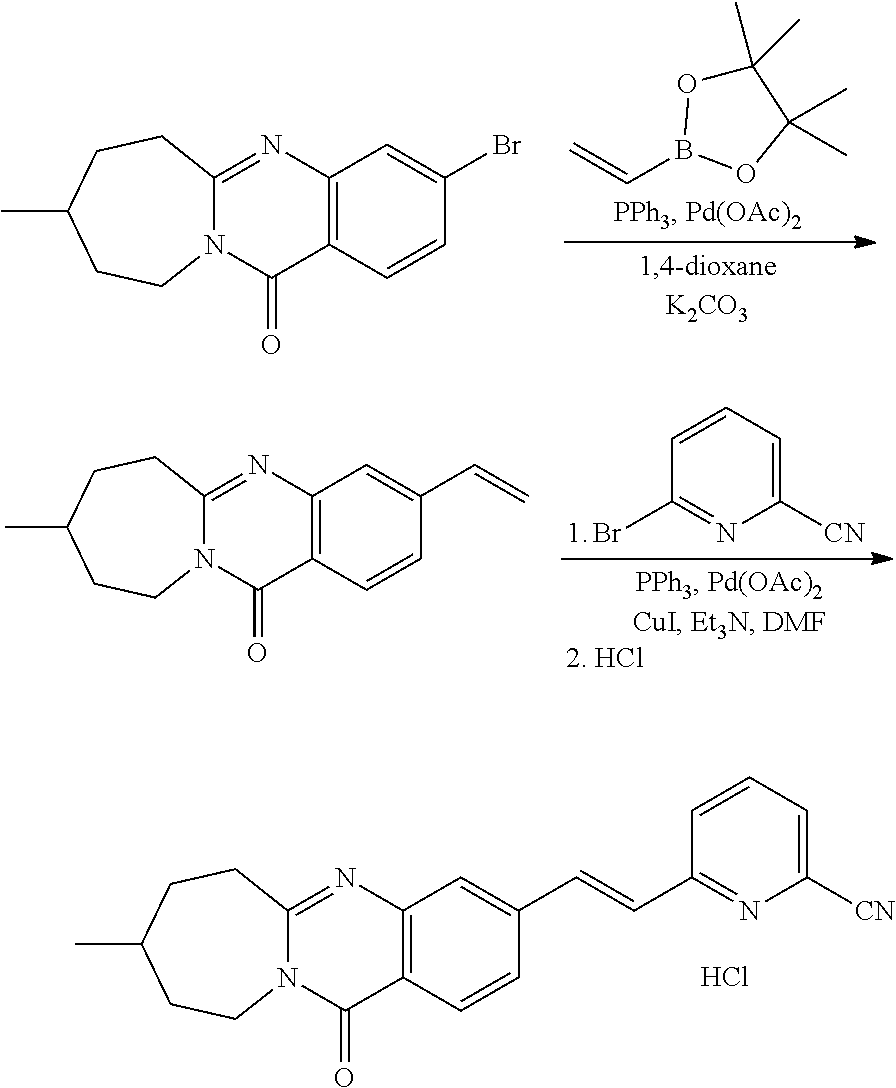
C12=C(C=CC(Br)=C1)C(=O)N1C(=N2)CCC(C)CC1.C1(C)(C)OB(C=C)OC1(C)C.C12=C(C=CC(C=C)=C1)C(=O)N1C(=N2)CCC(C)CC1.C1=CC=C([CN])N=C1Br.C12=C(C=CC(C=CC3=NC([CN])=CC=C3)=C1)C(=O)N1C(=N2)CCC(C)CC1.Cl
